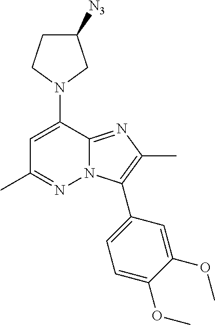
N1(C2=CC(C)=NN3C2=NC(C)=C3C2=CC=C(OC)C(OC)=C2)CC([N3])CC1
